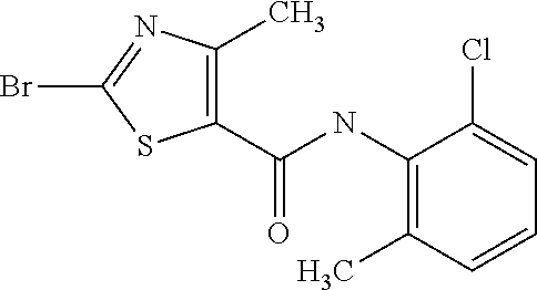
BrC1=NC(C)=C(C(NC2=C(C)C=CC=C2Cl)=O)S1
